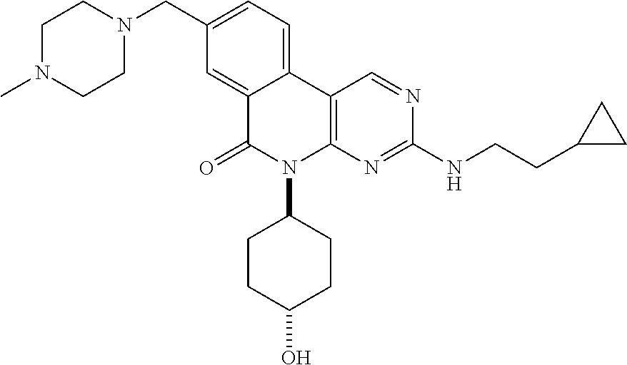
C1(CN2CCN(C)CC2)=CC=C2C(=C1)C(=O)N(C1CCC(O)CC1)C1=C2C=NC(NCCC2CC2)=N1
